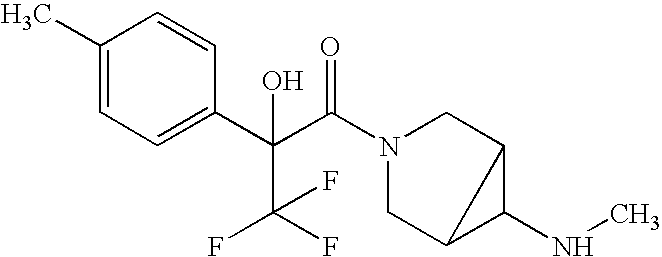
C1(C)=CC=C(C(C(N2CC3C(NC)C3C2)=O)(C(F)(F)F)O)C=C1
